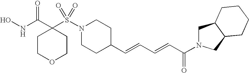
ONC(C1(S(N2CCC(C=CC=CC(=O)N3CC4C(C3)CCCC4)CC2)(=O)=O)CCOCC1)=O
